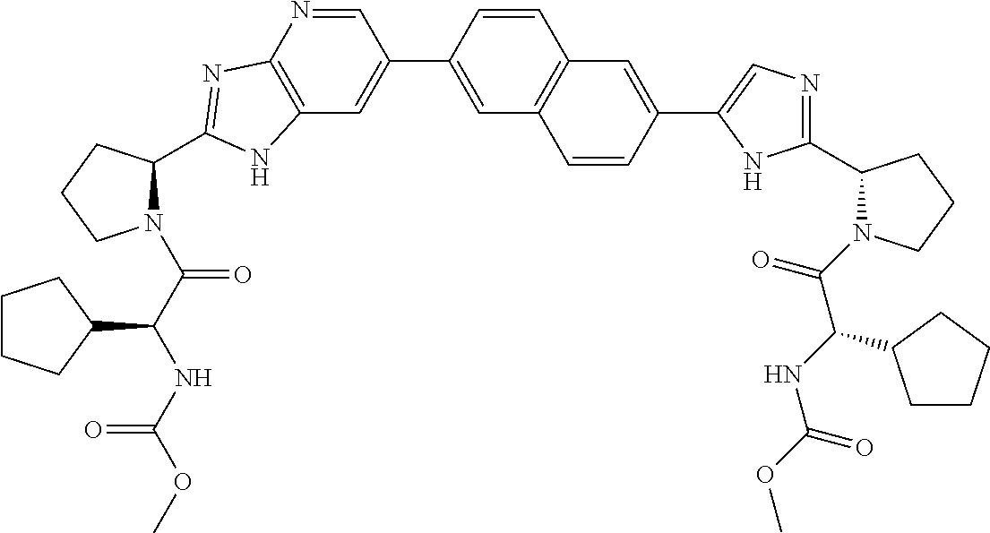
C12=C(N=CC(C3=CC4=C(C=C3)C=C(C3=CN=C(C5N(C(C(NC(=O)OC)C6CCCC6)=O)CCC5)N3)C=C4)=C1)N=C(C1N(C(C(NC(OC)=O)C3CCCC3)=O)CCC1)N2
